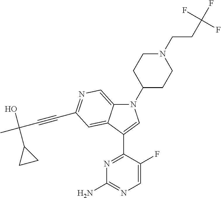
N1(C2CCN(CCC(F)(F)F)CC2)C2=CN=C(C#CC(C)(O)C3CC3)C=C2C(C2=NC(N)=NC=C2F)=C1
